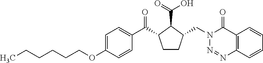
C(CCCCOC1=CC=C(C(=O)C2CCC(CN3N=NC4=C(C3=O)C=CC=C4)C2C(=O)O)C=C1)C
